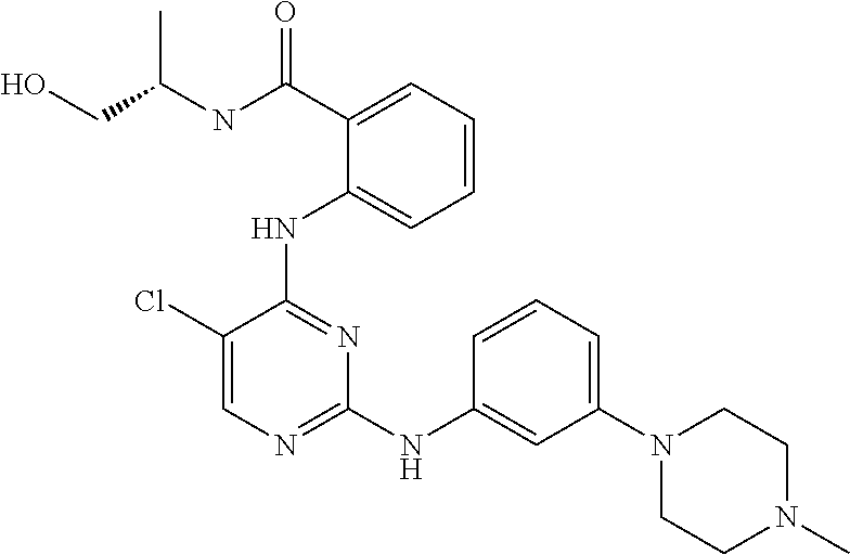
C1=CC=C(C(NC(CO)C)=O)C(NC2=NC(NC3=CC(N4CCN(C)CC4)=CC=C3)=NC=C2Cl)=C1
